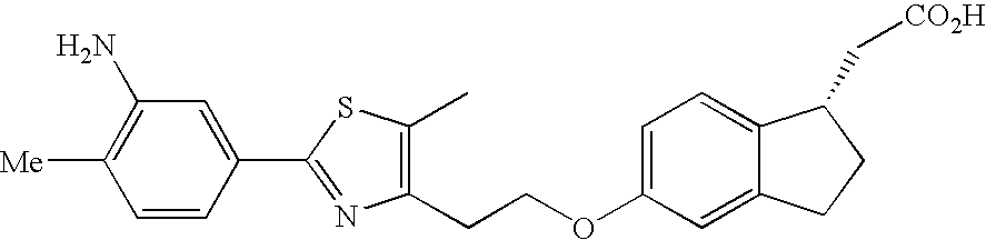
C1([Me])=C(N)C=C(C2=NC(CCOC3=CC=C4C(=C3)CCC4C[CO2H])=C(C)S2)C=C1
